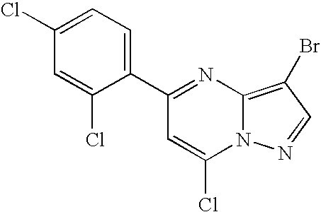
C1(Cl)=CC=C(C2=NC3=C(Br)C=NN3C(Cl)=C2)C(Cl)=C1
